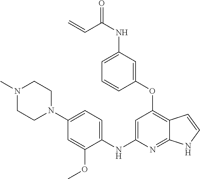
C1(OC2=C3C(=NC(NC4=CC=C(N5CCN(C)CC5)C=C4OC)=C2)NC=C3)=CC(NC(=O)C=C)=CC=C1
